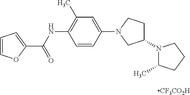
[CF3CO2H].C1=CC(N2CCC(N3C(C)CCC3)C2)=CC(C)=C1NC(=O)C1=CC=CO1
